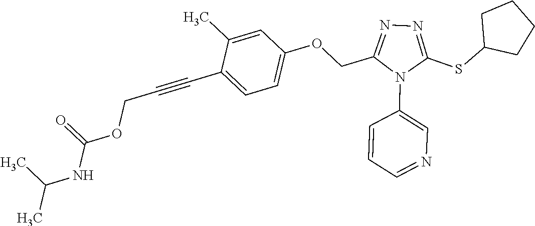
C1=C(C)C(C#CCOC(NC(C)C)=O)=CC=C1OCC1=NN=C(SC2CCCC2)N1C1=CN=CC=C1
